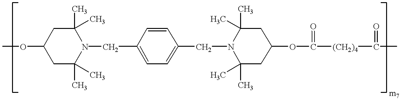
COC1CC(C)(C)N(CC2=CC=C(CN3C(C)(C)CC(OC(=O)[(CH2)4]C(C)=O)CC3(C)C)C=C2)C(C)(C)C1
